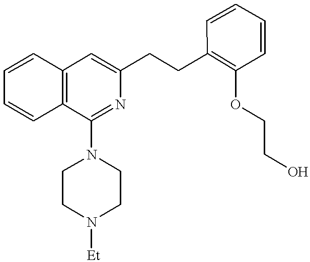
C12=C(C=CC=C1)C(N1CCN([Et])CC1)=NC(CCC1=C(OCCO)C=CC=C1)=C2
